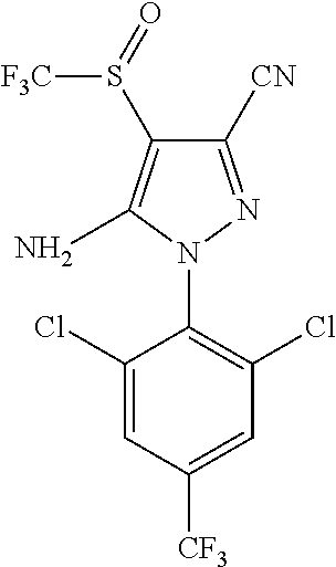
C1(Cl)=CC([CF3])=CC(Cl)=C1N1N=C([CN])C(S(=O)[F3C])=C1N
